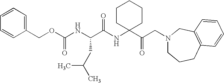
C(C(NC1(C(CN2CCCC3=C(C2)C=CC=C3)=O)CCCCC1)=O)(CC(C)C)NC(=O)OCC1=CC=CC=C1
